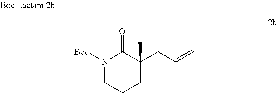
N1([Boc])CCCC(CC=C)(C)C1=O
